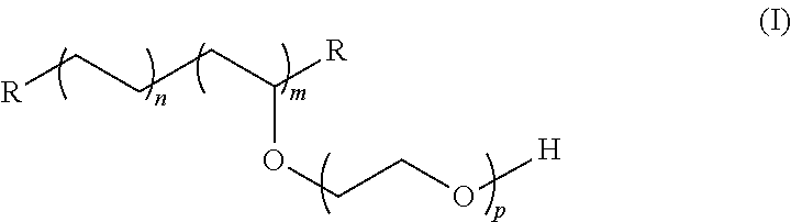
C(OCCO[H])(CCC[R])[R]
